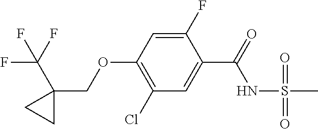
O(C1=C(Cl)C=C(C(=O)NS(C)(=O)=O)C(F)=C1)CC1(C(F)(F)F)CC1
